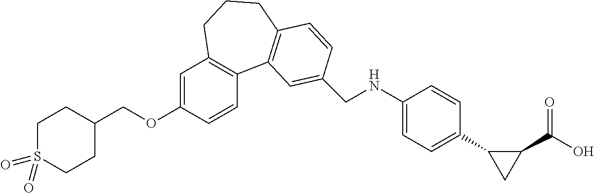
C(OC1=CC2=C(C=C1)C1=C(CCC2)C=CC(CNC2=CC=C(C3CC3C(O)=O)C=C2)=C1)C1CCS(=O)(=O)CC1
